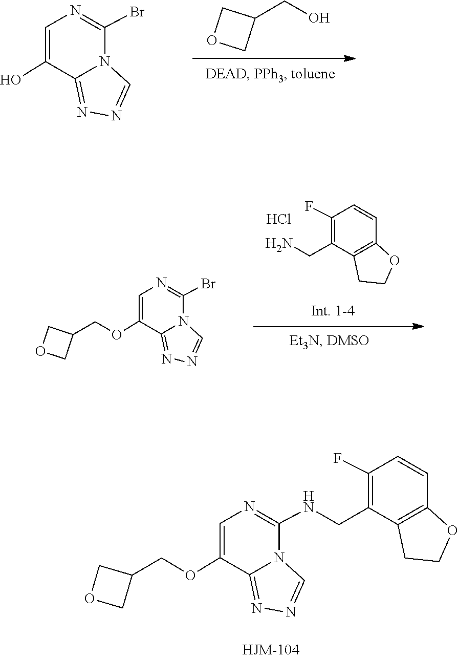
N1=C2N(C(Br)=NC=C2O)C=N1.C1(CO)COC1.C1=CC2=C(C(CN)=C1F)CCO2.Cl.N1=C2N(C(Br)=NC=C2OCC2COC2)C=N1.C1(NCC2=C(F)C=CC3=C2CCO3)=NC=C(OCC2COC2)C2=NN=CN12
